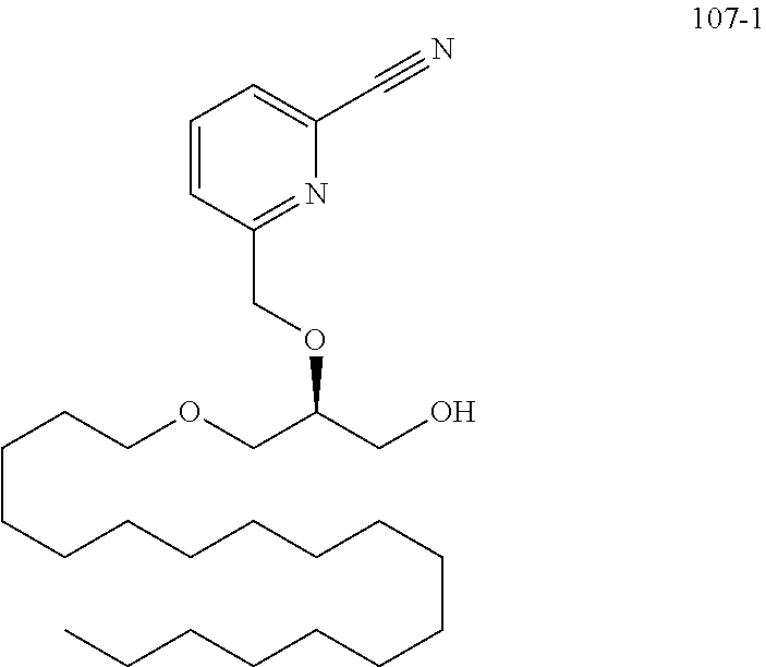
C(CCCCCCCCCCCCCCC)CCOCC(CO)OCC1=NC(C#N)=CC=C1
